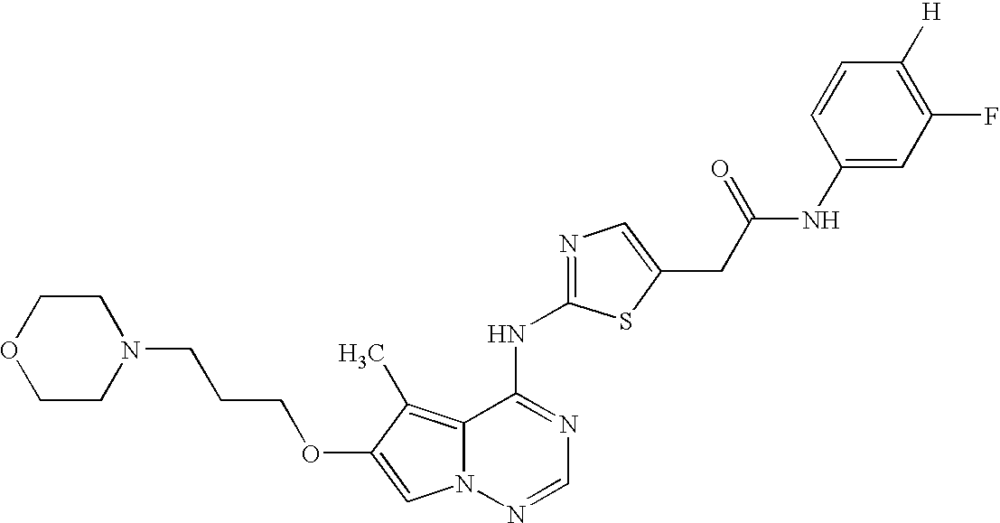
N1(CCCOC2=CN3C(=C2C)C(NC2=NC=C(CC(NC4=CC(F)=C([H])C=C4)=O)S2)=NC=N3)CCOCC1
